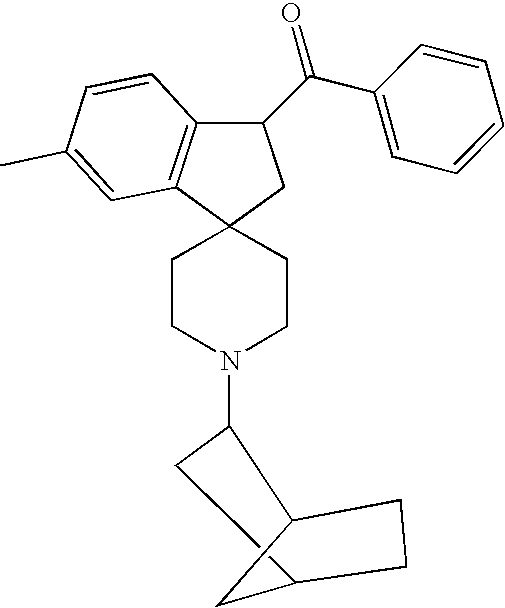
C1CN(C2CC3CC2CC3)CCC12CC(C(=O)C1=CC=CC=C1)C1=C2C=C(C)C=C1
